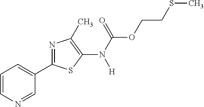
C1=CN=CC(C2=NC(C)=C(N(C(OCCSC)=O)[H])S2)=C1
